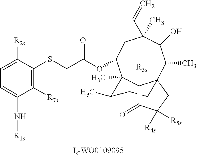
C1([R4s])([R5s])CC23C(C)C(O)C(C=C)(C)CC(OC(=O)CSC4=C([R7s])C(N[R1s])=CC=C4[R2s])C(C)(C(C)CC2)C3([R3s])C1=O
